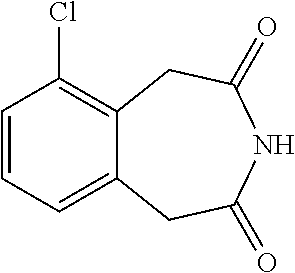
C1=CC=C2C(=C1Cl)CC(=O)NC(=O)C2
